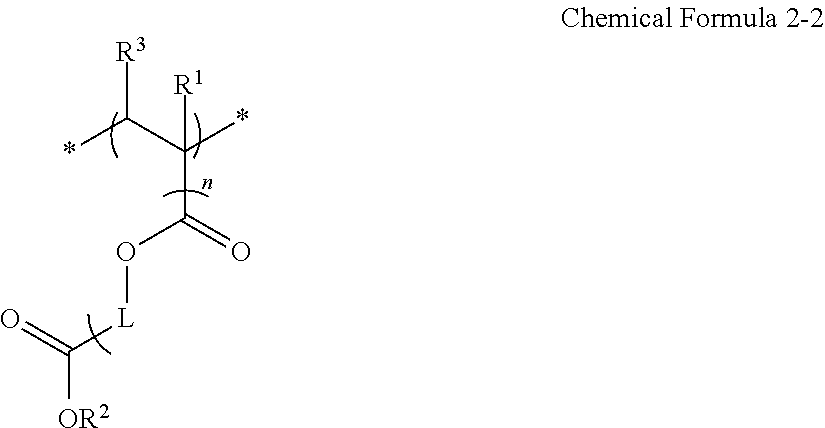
C([OR2])(=O)[L]OC(C(*)(C(*)[R3])[R1])=O
